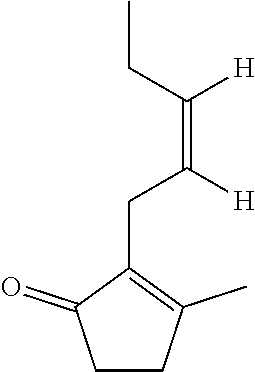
CCC(=C([H])CC1=C(C)CCC1=O)[H]
